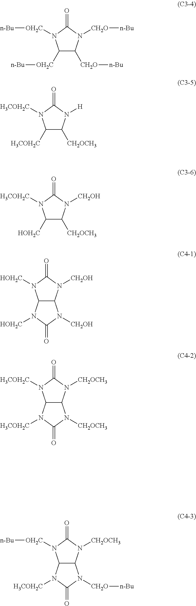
C1([H3COH2C])C([CH2OCH3])N([H])C(=O)N1[H3COH2C].C1([OH2C][n-Bu])C([CH2O][n-Bu])N([CH2O][n-Bu])C(=O)N1[OH2C][n-Bu].C1([HOH2C])C([CH2OCH3])N([CH2OH])C(=O)N1[H3COH2C].C12C(N([CH2OH])C(=O)N1[HOH2C])N([CH2OH])C(=O)N2[HOH2C].C12C(N([CH2OCH3])C(=O)N1[H3COH2C])N([CH2OCH3])C(=O)N2[H3COH2C].C12C(N([CH2OCH3])C(=O)N1[OH2C][n-Bu])N([CH2O][n-Bu])C(=O)N2[H3COH2C]
